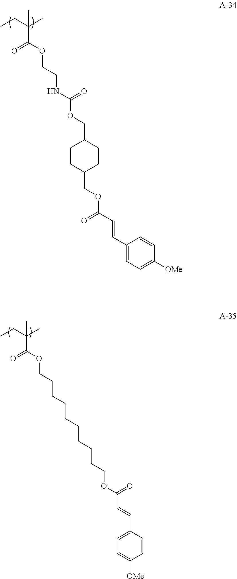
C1CC(COC(C=CC2=CC=C([OMe])C=C2)=O)CCC1COC(NCCOC(C(CC)(C)C)=O)=O.C(CCCCCCCCOC(C(CC)(C)C)=O)COC(C=CC1=CC=C([OMe])C=C1)=O
